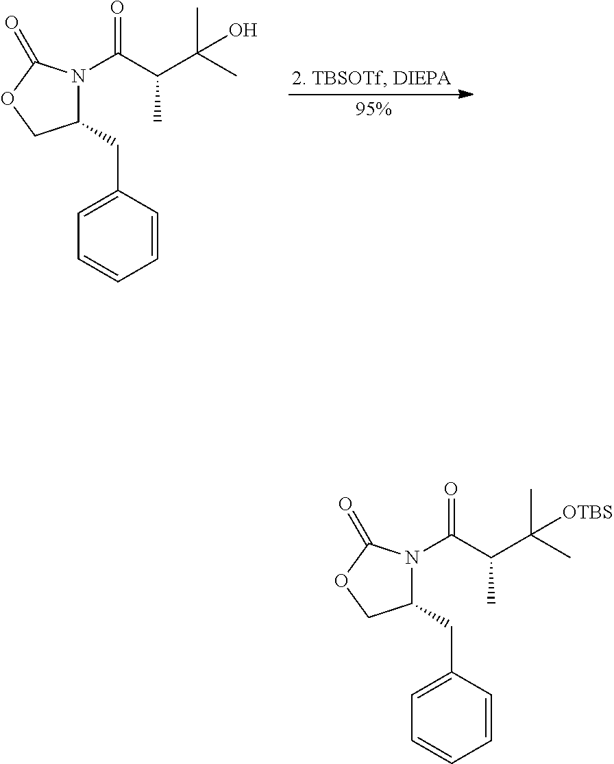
C1=C(CC2N(C(C(C(C)(C)O)C)=O)C(=O)OC2)C=CC=C1.C1=C(CC2N(C(C(C(C)(C)[OTBS])C)=O)C(=O)OC2)C=CC=C1
